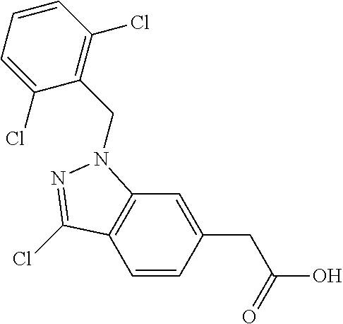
C1=CC(CC(O)=O)=CC2=C1C(Cl)=NN2CC1=C(Cl)C=CC=C1Cl
